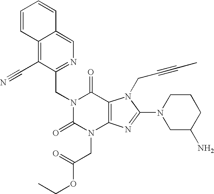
C12=C(C#N)C(CN3C(=O)N(CC(OCC)=O)C4=C(C3=O)N(CC#CC)C(N3CC(N)CCC3)=N4)=NC=C1C=CC=C2
